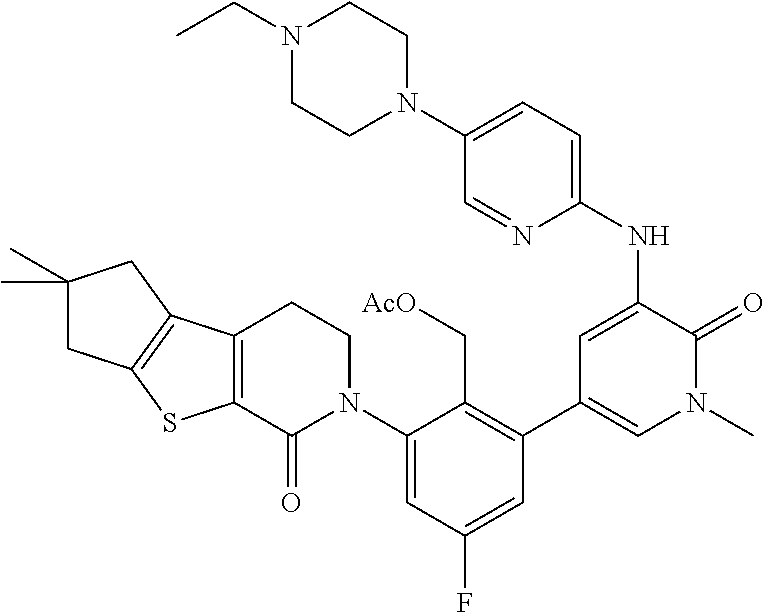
C1=C(NC2=CC=C(N3CCN(CC)CC3)C=N2)C(=O)N(C)C=C1C1=C(C[AcO])C(N2CCC3=C(C2=O)SC2=C3CC(C)(C)C2)=CC(F)=C1
